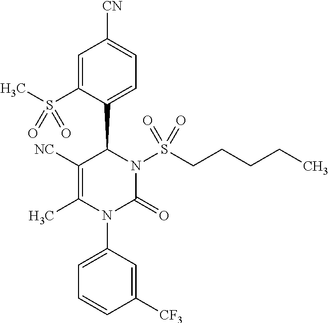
C1=C(S(C)(=O)=O)C(C2N(S(CCCCC)(=O)=O)C(=O)N(C3=CC=CC([CF3])=C3)C(C)=C2[NC])=CC=C1[CN]
